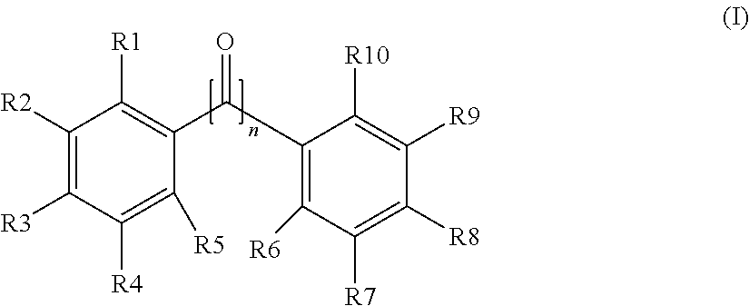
C1(C(C2=C([R6])C([R7])=C([R8])C([R9])=C2[R10])=O)=C([R1])C([R2])=C([R3])C([R4])=C1[R5]
